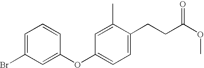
C1=C(Br)C=C(OC2=CC=C(CCC(OC)=O)C(C)=C2)C=C1
